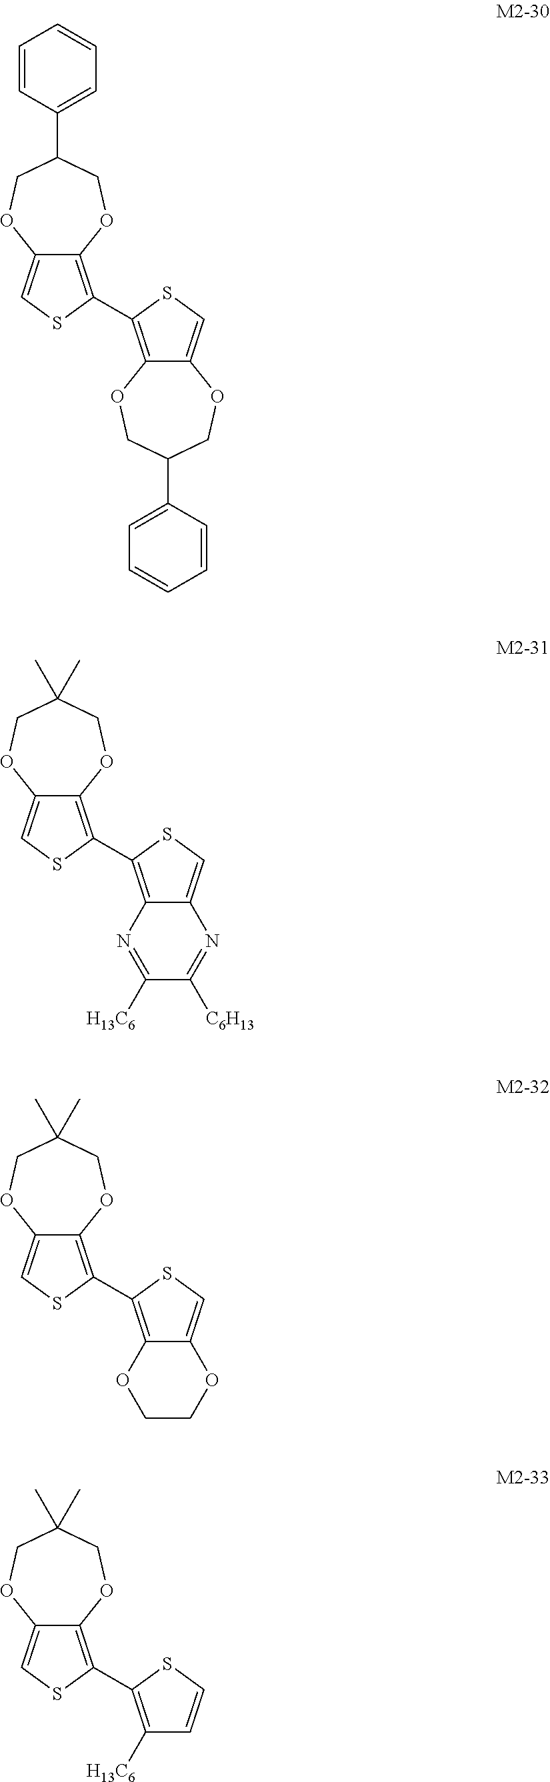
C12=C(C3=C4C(=CS3)OCC(C3=CC=CC=C3)CO4)SC=C1OCC(C1=CC=CC=C1)CO2.C12=C(C3=C4C(=CS3)N=C([C6H13])C([H13C6])=N4)SC=C1OCC(C)(C)CO2.C12=C(C3=C4C(=CS3)OCCO4)SC=C1OCC(C)(C)CO2.C12=C(C3=C([H13C6])C=CS3)SC=C1OCC(C)(C)CO2
